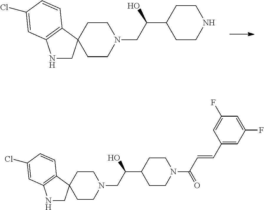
C1CNCCC1C(O)CN1CCC2(CC1)CNC1=C2C=CC(Cl)=C1.C1CN(C(C=CC2=CC(F)=CC(F)=C2)=O)CCC1C(O)CN1CCC2(CC1)CNC1=C2C=CC(Cl)=C1
